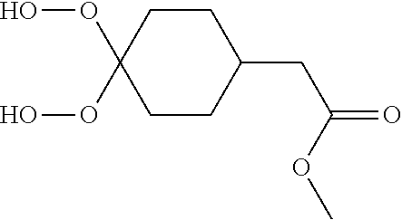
C1CC(OO)(OO)CCC1CC(OC)=O
